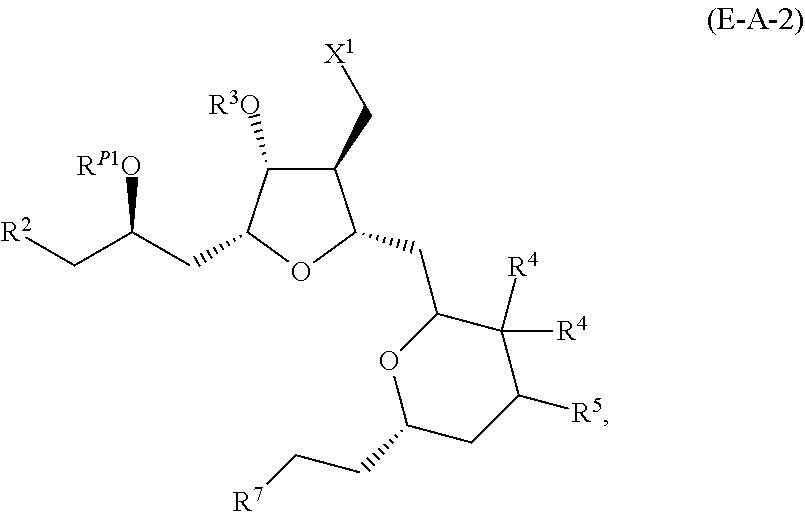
[R2]CC(CC1OC(CC2C([R4])([R4])C([R5])CC(CC[R7])O2)C(C[X1])C1[R3O])[RP1O]
